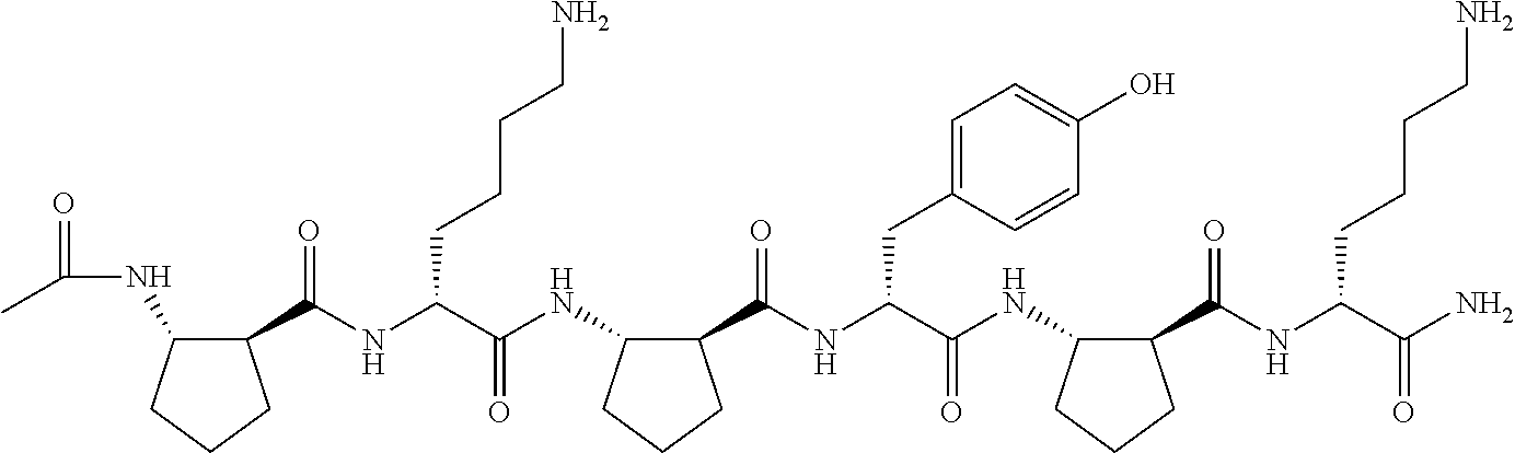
N(C1C(C(NC(C(NC2C(C(NC(C(NC3C(C(NC(CCCCN)C(N)=O)=O)CCC3)=O)CC3=CC=C(O)C=C3)=O)CCC2)=O)CCCCN)=O)CCC1)C(C)=O
